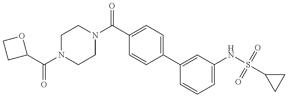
C1(C(N2CCN(C(C3=CC=C(C4=CC(NS(C5CC5)(=O)=O)=CC=C4)C=C3)=O)CC2)=O)OCC1
